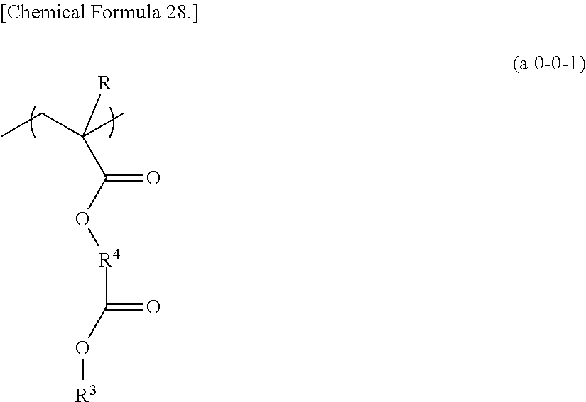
C([R])(C)(CC)C(O[R4]C(O[R3])=O)=O
